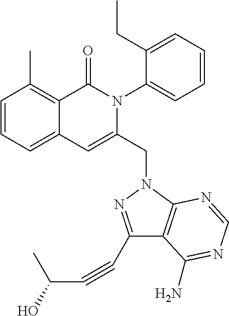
C1=CC=C2C(=C1C)C(=O)N(C1=CC=CC=C1CC)C(CN1C3=C(C(C#CC(O)C)=N1)C(N)=NC=N3)=C2
